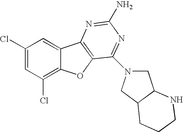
C1(Cl)=CC(Cl)=C2C(=C1)C1=C(O2)C(N2CC3C(C2)CCCN3)=NC(N)=N1
